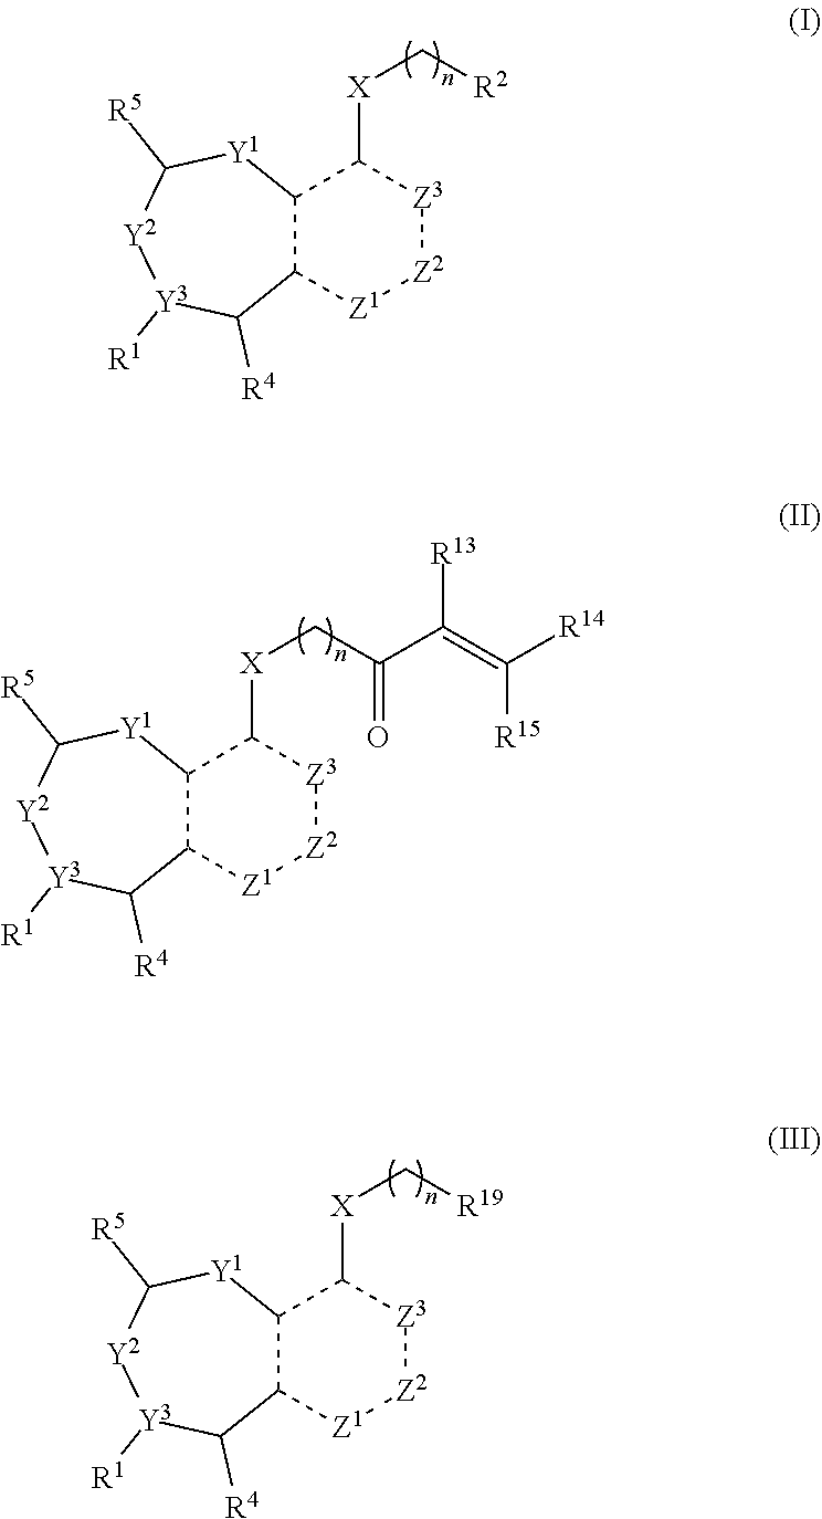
C12C([Z1][Z2][Z3]C1[X]C[R2])C([R4])[Y3]([R1])[Y2]C([R5])[Y1]2.C12C([Z1][Z2][Z3]C1[X]CC(=O)C([R13])=C([R15])[R14])C([R4])[Y3]([R1])[Y2]C([R5])[Y1]2.C12C([Z1][Z2][Z3]C1[X]C[R19])C([R4])[Y3]([R1])[Y2]C([R5])[Y1]2
